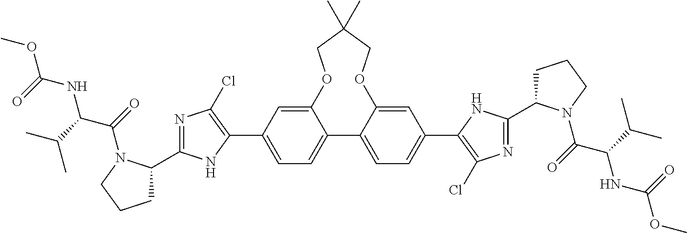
O1C2=CC(C3=C(Cl)N=C(C4CCCN4C(=O)C(C(C)C)NC(OC)=O)N3)=CC=C2C2=CC=C(C3=C(Cl)N=C(C4CCCN4C(=O)C(C(C)C)NC(OC)=O)N3)C=C2OCC(C)(C)C1
